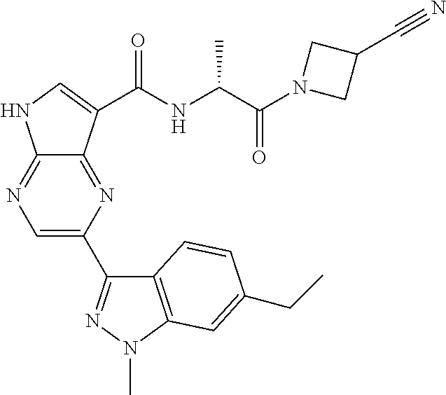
C12=NC(C3=NN(C)C4=C3C=CC(CC)=C4)=CN=C1NC=C2C(NC(C(N1CC(C#N)C1)=O)C)=O
